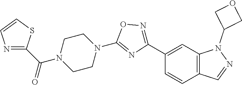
C12=C(C=NN1C1COC1)C=CC(C1=NOC(N3CCN(C(C4=NC=CS4)=O)CC3)=N1)=C2
